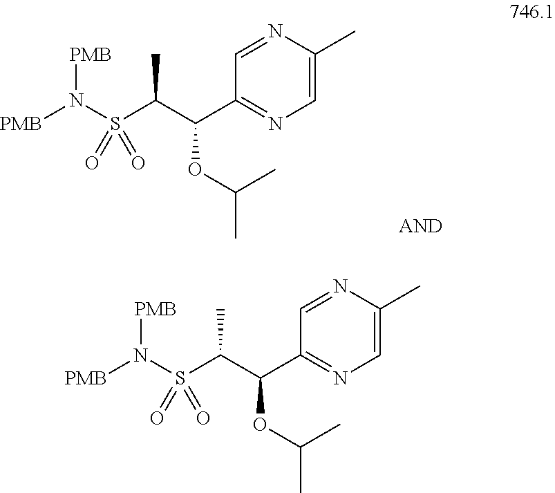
N1=CC(C(C(S(N([PMB])[PMB])(=O)=O)C)OC(C)C)=NC=C1C.N1=CC(C(C(S(N([PMB])[PMB])(=O)=O)C)OC(C)C)=NC=C1C
